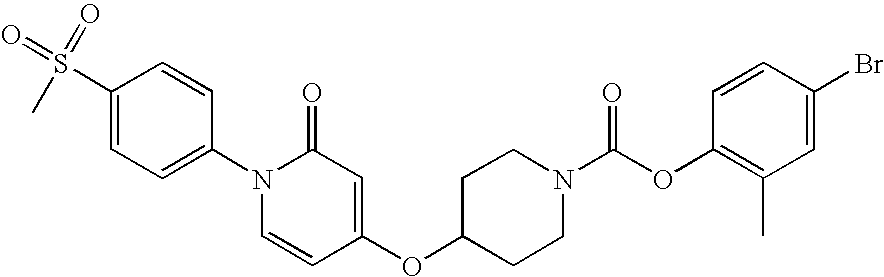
C1(N2C=CC(OC3CCN(C(OC4=C(C)C=C(Br)C=C4)=O)CC3)=CC2=O)=CC=C(S(=O)(=O)C)C=C1
